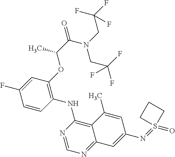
C1=CC(NC2=C3C(=NC=N2)C=C(N=S2(=O)CCC2)C=C3C)=C(OC(C(N(CC(F)(F)F)CC(F)(F)F)=O)C)C=C1F
